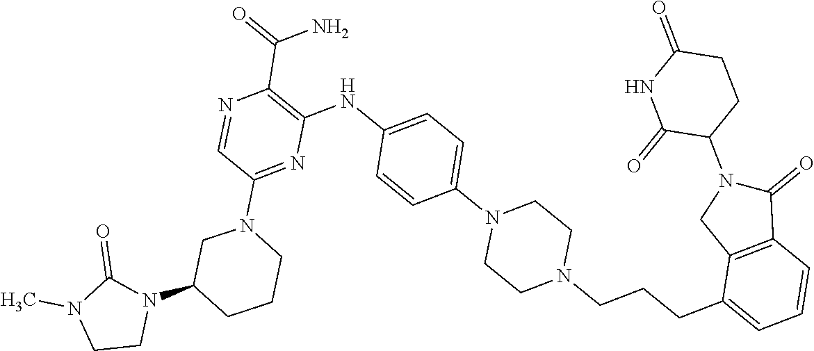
C1(=O)N(C2CCC(=O)NC2=O)CC2=C1C=CC=C2CCCN1CCN(C2=CC=C(NC3=C(C(=O)N)N=CC(N4CCCC(N5C(=O)N(C)CC5)C4)=N3)C=C2)CC1
